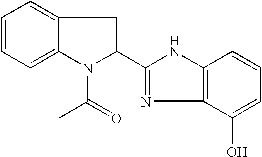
C1=CC=C2C(=C1)CC(C1=NC3=C(N1)C=CC=C3O)N2C(=O)C
